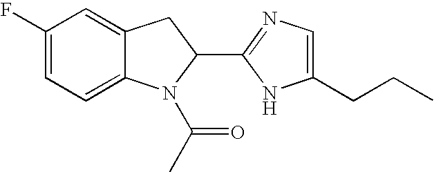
C12=CC=C(F)C=C1CC(C1=NC=C(CCC)N1)N2C(C)=O
